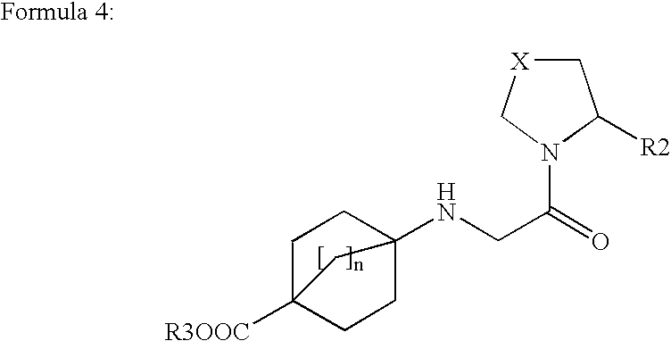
C1[X]CN(C(=O)CNC23CCC([R3OOC])(CC2)C3)C1[R2]
